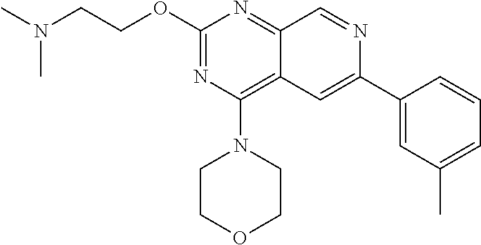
O(C1=NC(N2CCOCC2)=C2C(=N1)C=NC(C1=CC(C)=CC=C1)=C2)CCN(C)C
